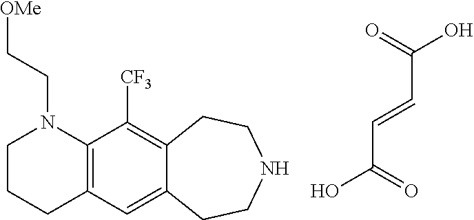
C(C=CC(=O)O)(=O)O.C12=C(C=C3C(=C1[CF3])CCNCC3)CCCN2CC[OMe]
